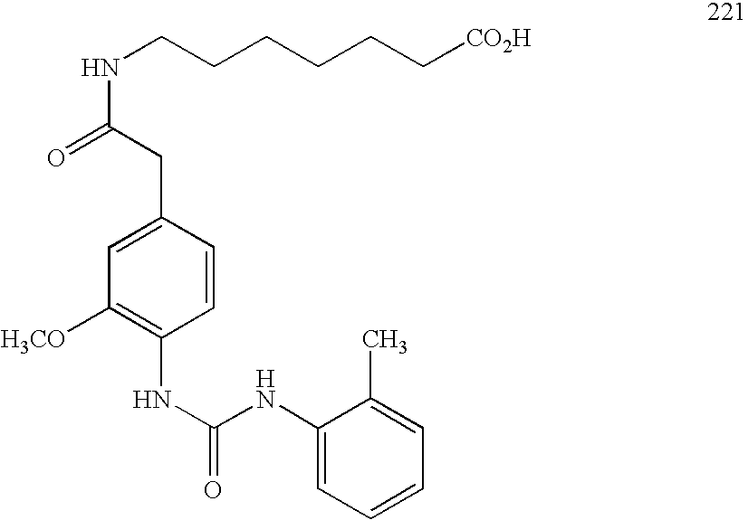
C1=C(NC(NC2=C([H3CO])C=C(CC(NCCCCCC[CO2H])=O)C=C2)=O)C(C)=CC=C1
